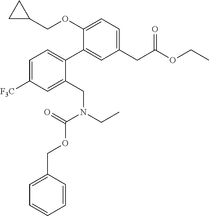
C1(CC(OCC)=O)=CC=C(OCC2CC2)C(C2=CC=C([F3C])C=C2CN(CC)C(=O)OCC2=CC=CC=C2)=C1
